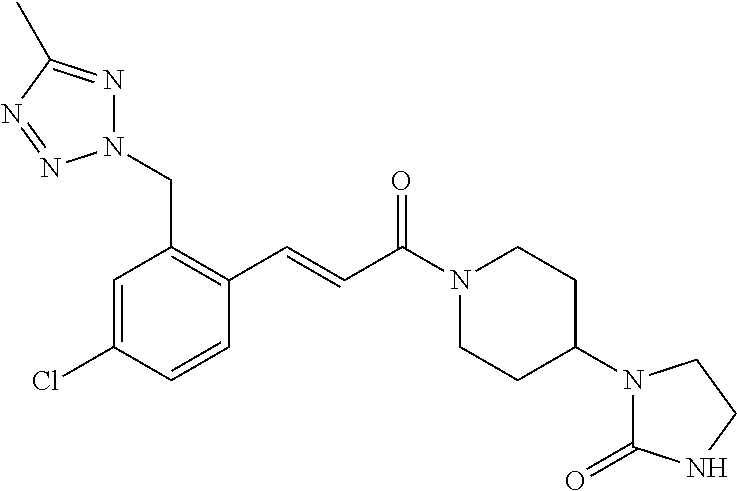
C1(C=CC(N2CCC(N3C(=O)NCC3)CC2)=O)=C(CN2N=C(C)N=N2)C=C(Cl)C=C1
